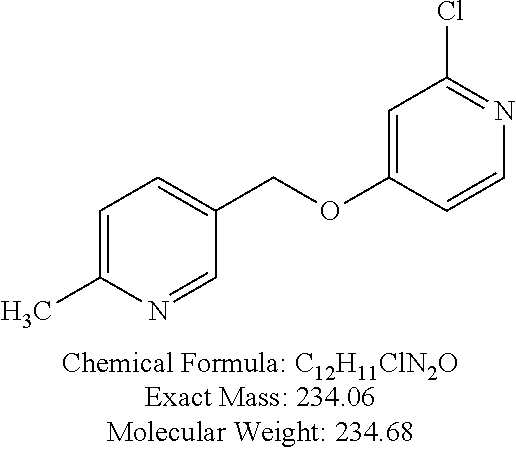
C1=C(C)N=CC(COC2=CC(Cl)=NC=C2)=C1
